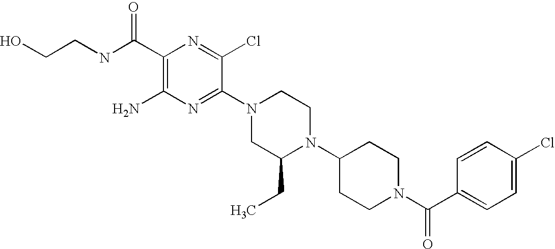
C1(C(NCCO)=O)=C(N)N=C(N2CC(CC)N(C3CCN(C(C4=CC=C(Cl)C=C4)=O)CC3)CC2)C(Cl)=N1
